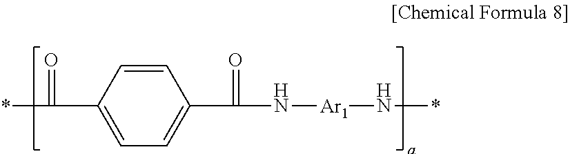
C1=CC(C(=O)*)=CC=C1C(=O)N[Ar1]N*
